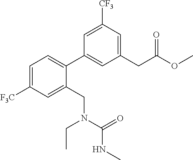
C1=C([F3C])C=C(CN(C(NC)=O)CC)C(C2=CC(CC(OC)=O)=CC([CF3])=C2)=C1
